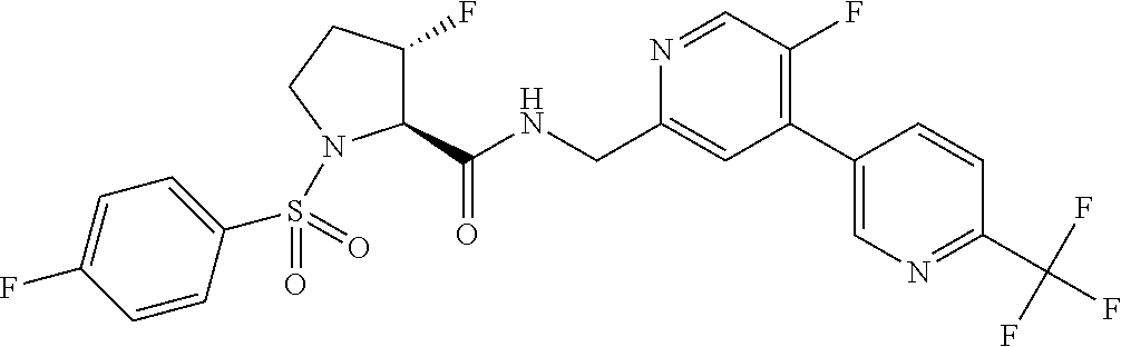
C1(C(NCC2=CC(C3=CN=C(C(F)(F)F)C=C3)=C(F)C=N2)=O)C(F)CCN1S(C1=CC=C(F)C=C1)(=O)=O
